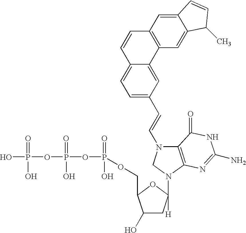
C12=C(N(C3([H])CC(O)C(COP(=O)(O)OP(=O)(O)OP(O)(=O)O)O3)CN1C=CC1=CC=C3C(=C1)C1=C(C=C3)C=C3C(=C1)C(C)C=C3)N=C(N)NC2=O
